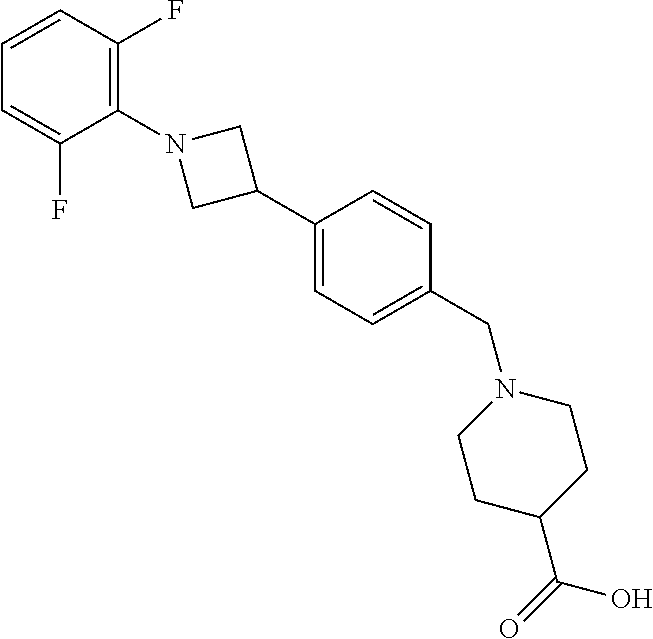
C1=CC(F)=C(N2CC(C3=CC=C(CN4CCC(C(=O)O)CC4)C=C3)C2)C(F)=C1
